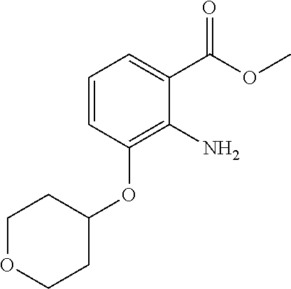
C1=CC(OC2CCOCC2)=C(N)C(C(OC)=O)=C1
